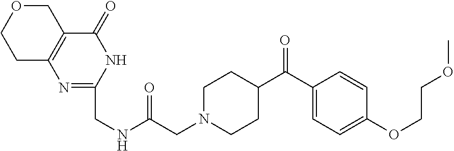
C1(C(C2CCN(CC(NCC3=NC4=C(C(=O)N3)COCC4)=O)CC2)=O)=CC=C(OCCOC)C=C1
